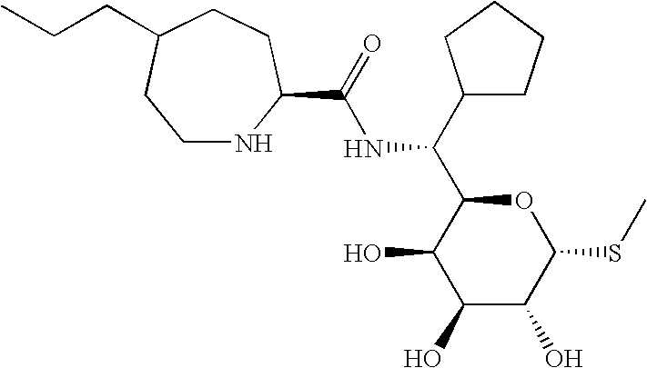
C(NC(C1C(O)C(O)C(O)C(SC)O1)C1CCCC1)(=O)C1NCCC(CCC)CC1
